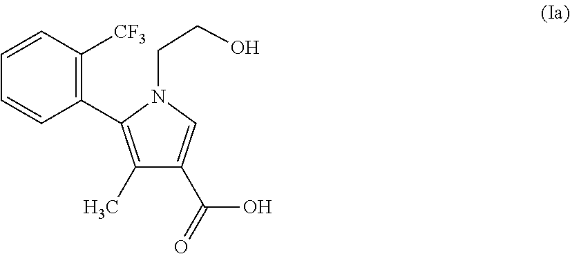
C1=CC(C2=C(C)C(C(=O)O)=CN2CCO)=C([CF3])C=C1
